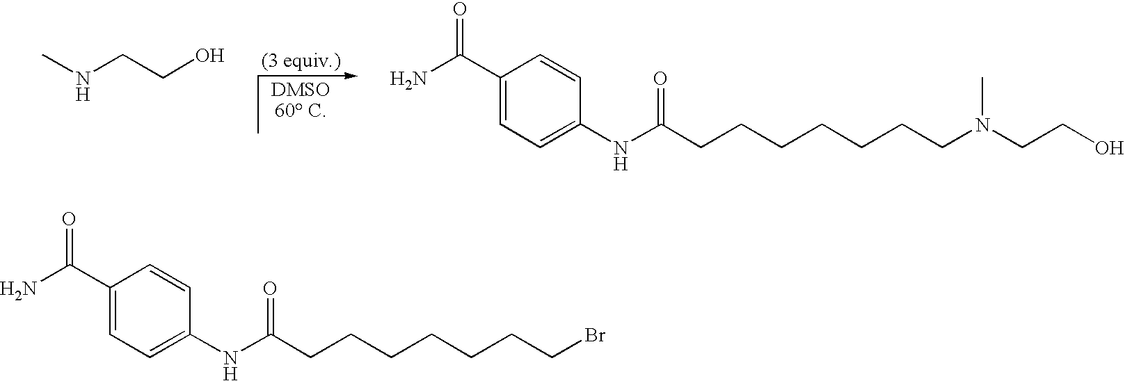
N(CCO)C.C1(C(N)=O)=CC=C(NC(CCCCCCCN(CCO)C)=O)C=C1.C1(C(N)=O)=CC=C(NC(CCCCCCCBr)=O)C=C1
